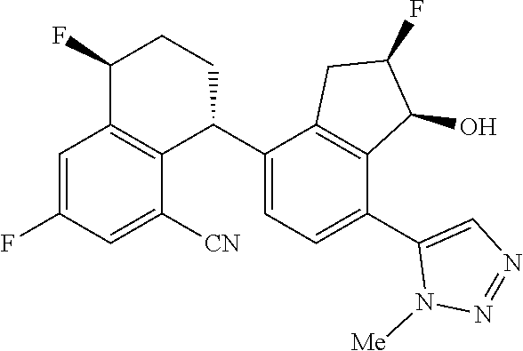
C1=C(F)C=C([CN])C2=C1C(F)CCC2C1=CC=C(C2=CN=NN2[Me])C2=C1CC(F)C2O
